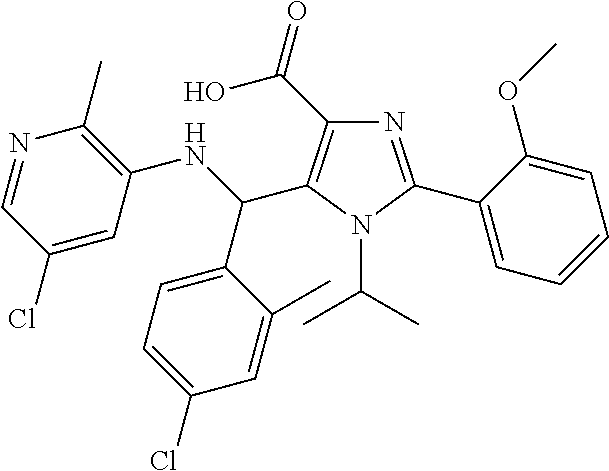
N1=C(C2=CC=CC=C2OC)N(C(C)C)C(C(C2=CC=C(Cl)C=C2C)NC2=C(C)N=CC(Cl)=C2)=C1C(=O)O
